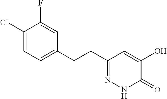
C1(Cl)=CC=C(CCC2=NNC(=O)C(O)=C2)C=C1F
